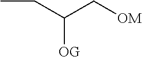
C(C(C[OM])[OG])C
